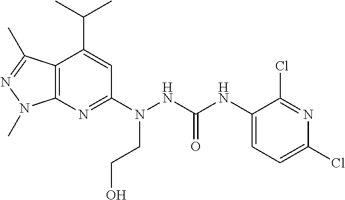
C12=C(N=C(N(CCO)NC(NC3=CC=C(Cl)N=C3Cl)=O)C=C1C(C)C)N(C)N=C2C
